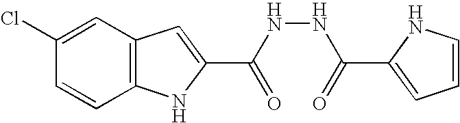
C12=C(C=C(Cl)C=C1)C=C(C(NNC(=O)C1=CC=CN1)=O)N2
